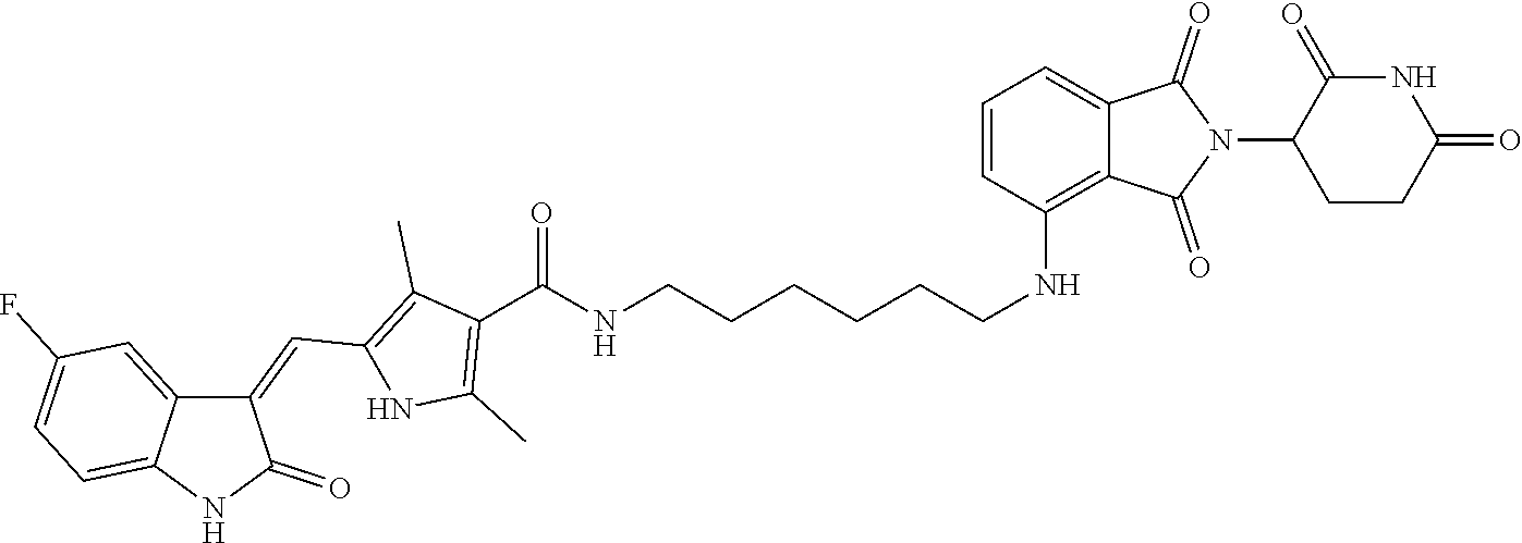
C1(=CC2=C(C)C(C(NCCCCCCNC3=C4C(=CC=C3)C(=O)N(C3C(=O)NC(=O)CC3)C4=O)=O)=C(C)N2)C2=CC(F)=CC=C2NC1=O
